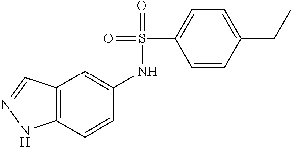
C12=C(C=CC(NS(=O)(C3=CC=C(CC)C=C3)=O)=C1)NN=C2
